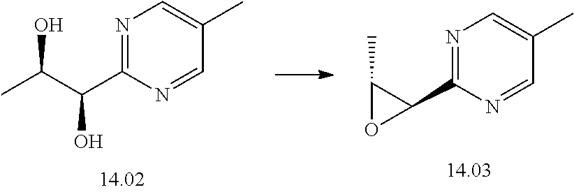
N1=C(C(C(C)O)O)N=CC(C)=C1.N1=C(C2C(C)O2)N=CC(C)=C1
